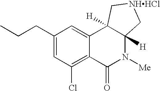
C1(CCC)=CC(Cl)=C2C(=C1)C1([H])C([H])(N([Me])C2=O)C[NHHCl]C1
